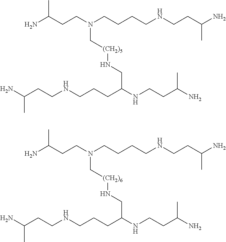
NC(CCN(CCCCNCCC(N)C)C[(CH2)5]NCC(NCCC(N)C)CCCNCCC(N)C)C.NC(CCN(CCCCNCCC(N)C)C[(CH2)6]NCC(NCCC(N)C)CCCNCCC(N)C)C
